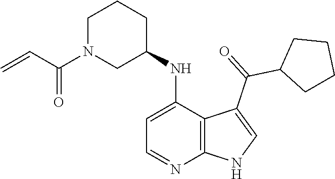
C1N(C(C=C)=O)CC(NC2=CC=NC3=C2C(C(=O)C2CCCC2)=CN3)CC1
